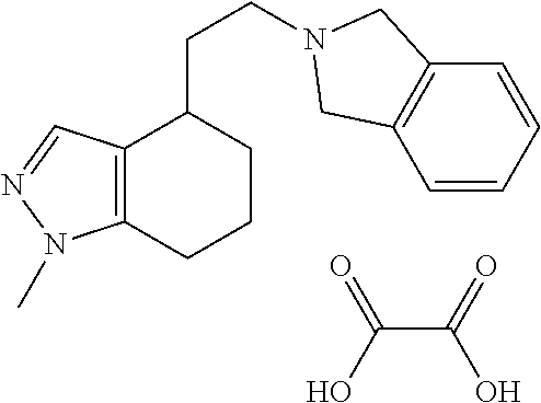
C12=C(CCCC1CCN1CC3=C(C=CC=C3)C1)N(C)N=C2.C(C(O)=O)(=O)O
